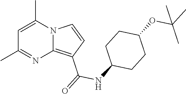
C1=C(C)N2C(=C(C(=O)NC3CCC(OC(C)(C)C)CC3)C=C2)N=C1C
